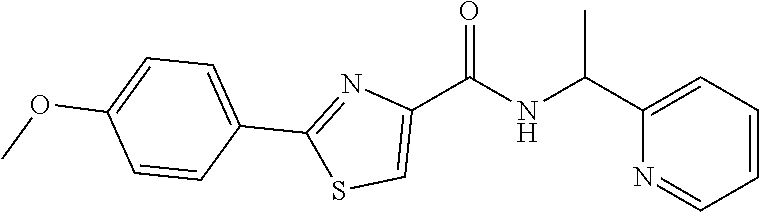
C1=CC=C(C(NC(C2=CSC(C3=CC=C(OC)C=C3)=N2)=O)C)N=C1
